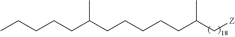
C(C(C[Z])C)CCCCC(CCCCC)C
